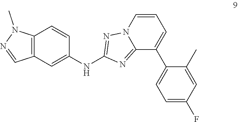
C12=NC(NC3=CC4=C(N(C)N=C4)C=C3)=NN1C=CC=C2C1=CC=C(F)C=C1C
